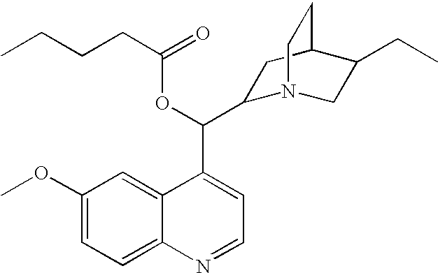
C(OC(=O)CCCC)(C1=CC=NC2=CC=C(OC)C=C12)C1N2CC(CC)C(C1)CC2
